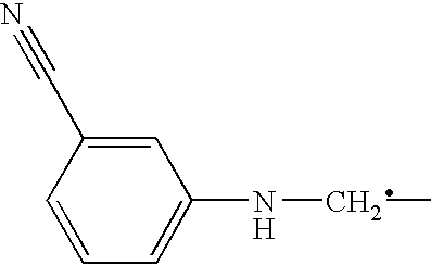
C1=CC=C(NCC)C=C1C#N.[H]
